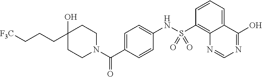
C1(O)(CCC[F3C])CCN(C(C2=CC=C(NS(C3=C4C(=CC=C3)C(O)=NC=N4)(=O)=O)C=C2)=O)CC1
